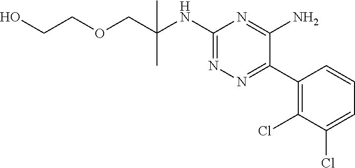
OCCOCC(NC1=NN=C(C2=C(Cl)C(Cl)=CC=C2)C(N)=N1)(C)C
